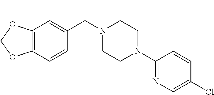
C12=C(C=CC(C(N3CCN(C4=NC=C(Cl)C=C4)CC3)C)=C1)OCO2
